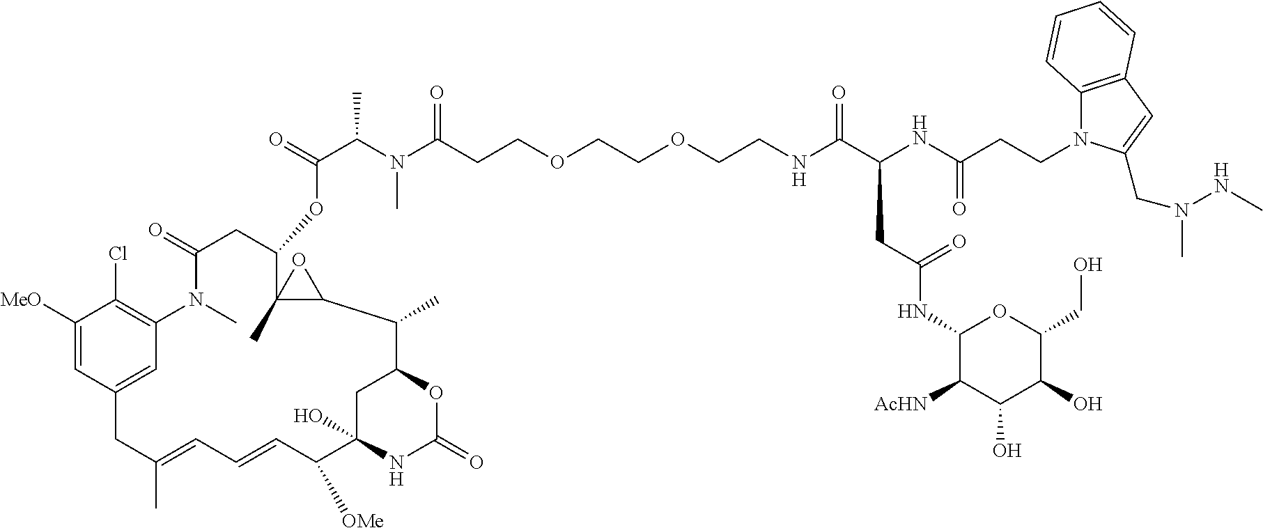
C1C2(O)NC(=O)OC1C(C)C1C(C)(O1)C(OC(=O)C(C)N(C)C(=O)CCOCCOCCNC(C(NC(CCN1C3=C(C=C1CN(NC)C)C=CC=C3)=O)CC(=O)NC1C([AcHN])C(O)C(O)C(CO)O1)=O)CC(=O)N(C)C1=C(Cl)C([MeO])=CC(=C1)CC(C)=CC=CC2[OMe]
